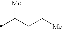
C(CC[Me])(C)[Me]
